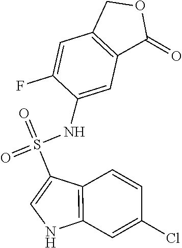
C12=C(C=C(NS(=O)(=O)C3=CNC4=C3C=CC(Cl)=C4)C(F)=C1)C(=O)OC2
